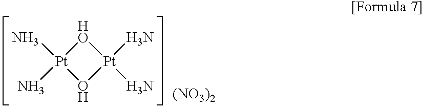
O1[Pt](N)(N)O[Pt]1(N)N.[(NO3)2]
